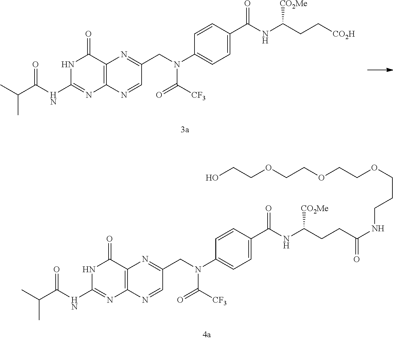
C12=C(C(=O)NC(NC(=O)C(C)C)=N1)N=C(CN(C(=O)[CF3])C1=CC=C(C(NC(CC[CO2H])[CO2Me])=O)C=C1)C=N2.C12=C(C(=O)NC(NC(=O)C(C)C)=N1)N=C(CN(C(=O)[CF3])C1=CC=C(C(NC(CCC(=O)NCCCOCCOCCOCCO)[CO2Me])=O)C=C1)C=N2
